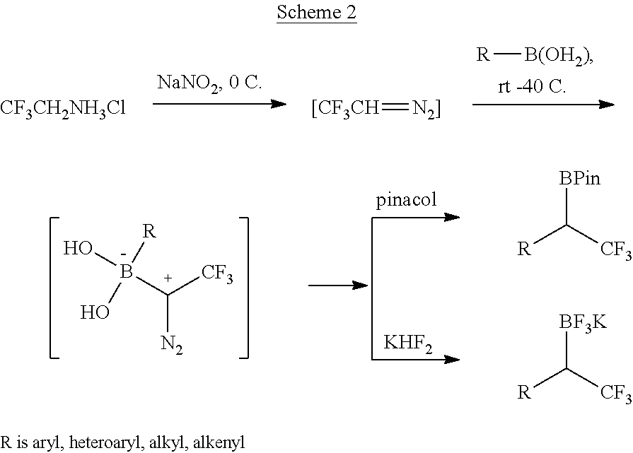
[R][B(OH2)].[CF3CH2NH3Cl].[[CF3CH]=[N2]].OB([R])(O)[C+]([CF3])[N2].[KHF2].[R]C([CF3])[BPin].[R]C([CF3])[BF3K]
